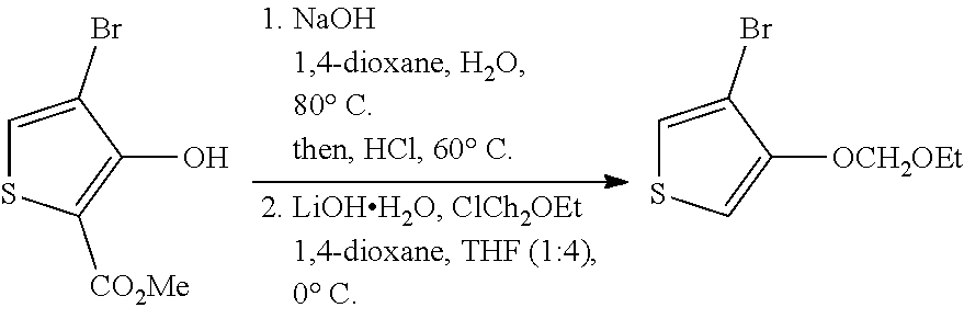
C1(O)=C([CO2Me])SC=C1Br.C1([OCH2OEt])=CSC=C1Br
